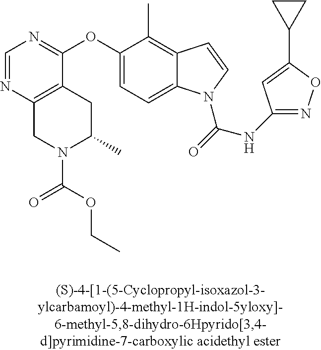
C1=NC2=C(C(OC3=CC=C4C(=C3C)C=CN4C(=O)NC3=NOC(C4CC4)=C3)=N1)CC(C)N(C(OCC)=O)C2
